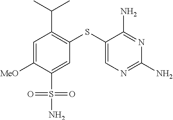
C1=C([MeO])C(S(N)(=O)=O)=CC(SC2=CN=C(N)N=C2N)=C1C(C)C
